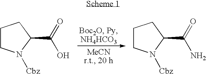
C1CN([Cbz])C(C(=O)O)C1.C1CN([Cbz])C(C(=O)N)C1
